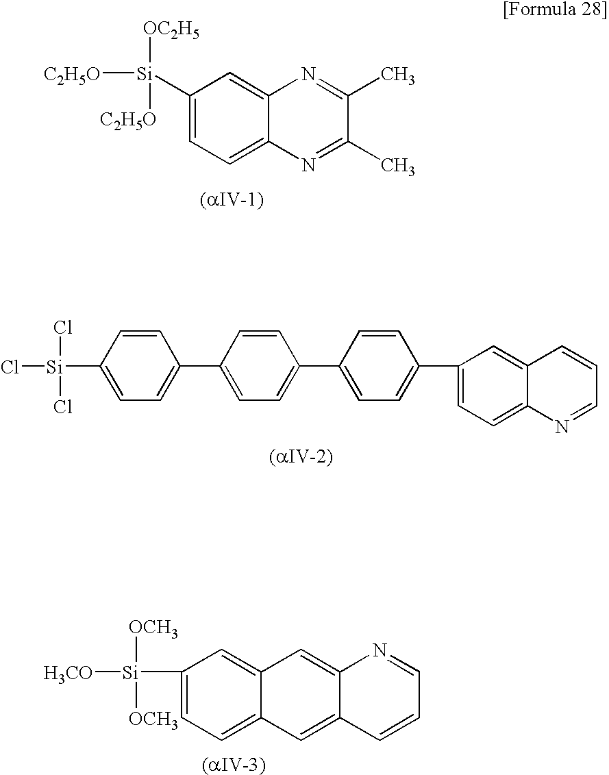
C1([Si]([C2H5O])([OC2H5])[C2H5O])=CC=C2C(=C1)N=C(C)C(C)=N2.C1(C2=CC=C(C3=CC=C(C4=CC=C([Si](Cl)(Cl)Cl)C=C4)C=C3)C=C2)=CC=C2C(=C1)C=CC=N2.C1=C([Si]([H3CO])([OCH3])[OCH3])C=C2C(=C1)C=C1C(=C2)N=CC=C1
